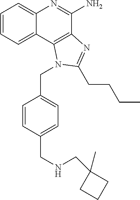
C1=CC=C2C(=C1)N=C(N)C1=C2N(CC2=CC=C(CNCC3(C)CCC3)C=C2)C(CCCC)=N1
